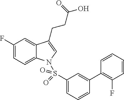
C1(F)=CC=C2C(=C1)C(CCC(O)=O)=CN2S(C1=CC=CC(C2=C(F)C=CC=C2)=C1)(=O)=O
